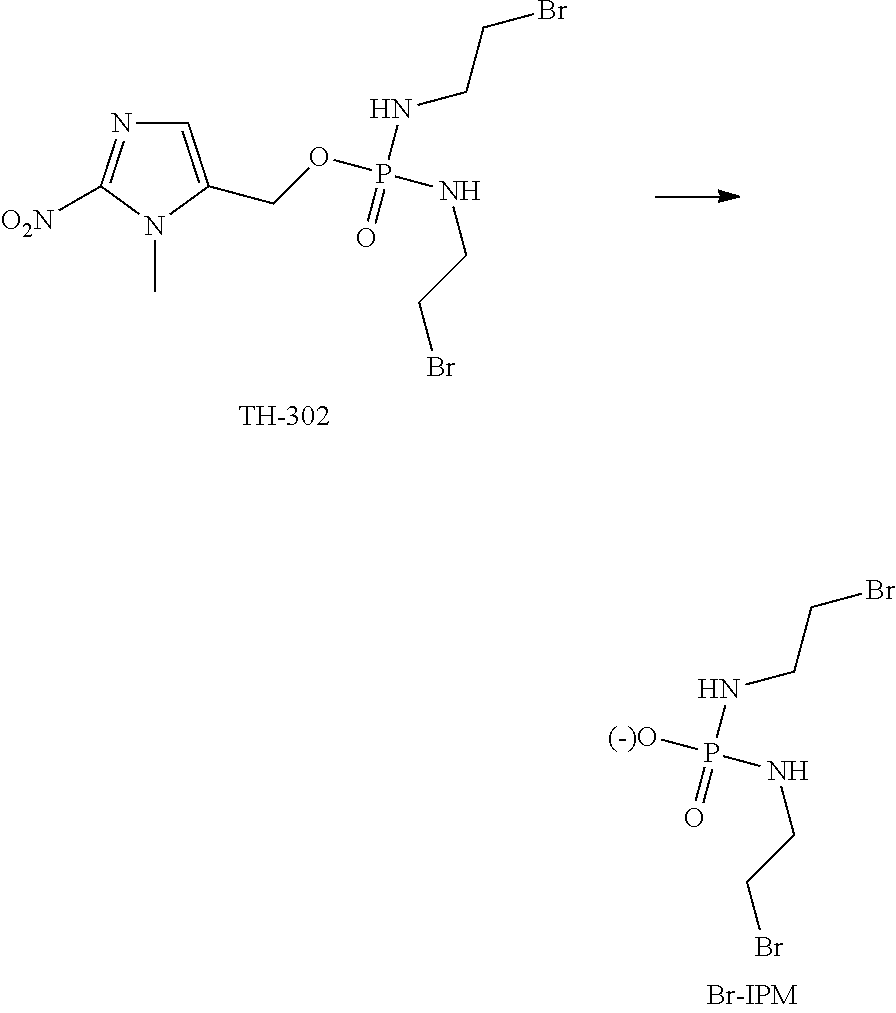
C1=C(COP(NCCBr)(NCCBr)=O)N(C)C([O2N])=N1.[(-)O]P(NCCBr)(NCCBr)=O
